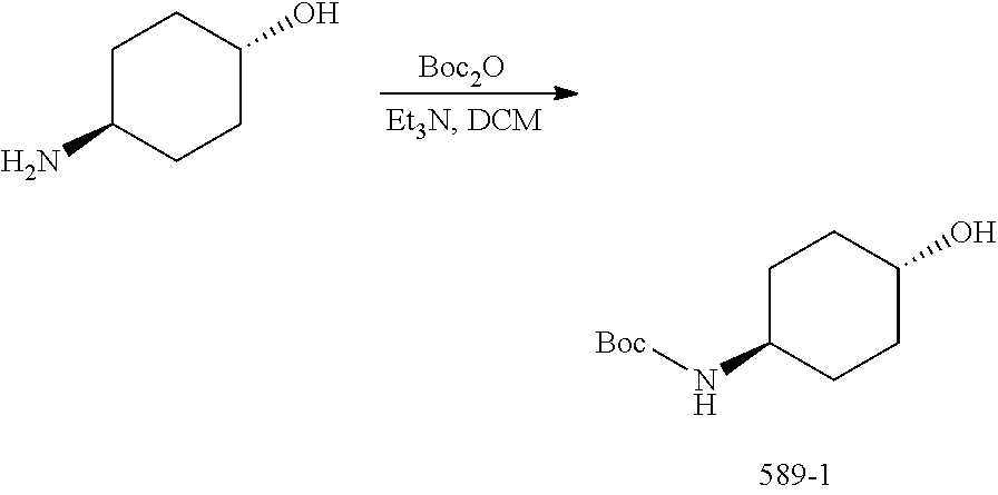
C1C(N)CCC(O)C1.[Boc2O].C1C(N[Boc])CCC(O)C1
